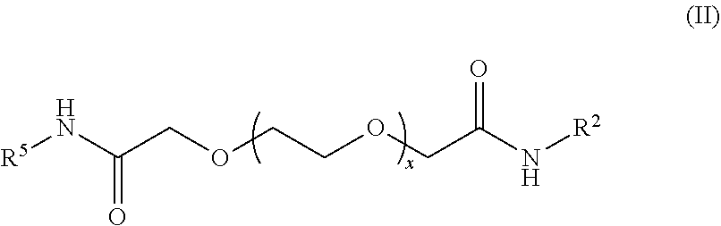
[R5]NC(COCCOCC(=O)N[R2])=O
